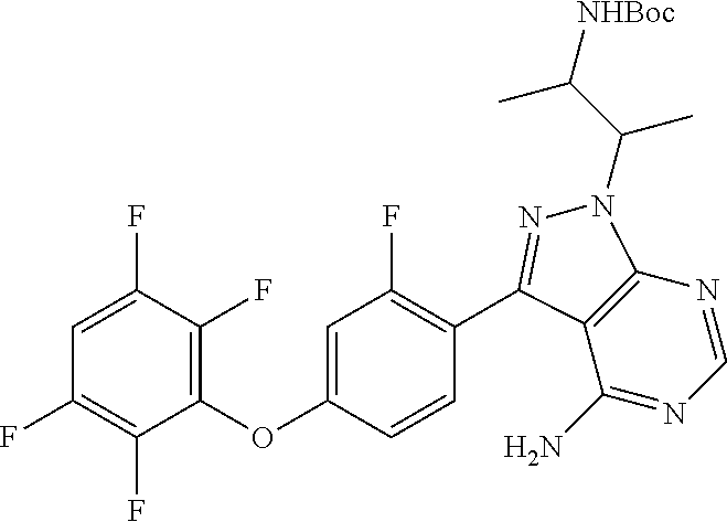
C1=C(F)C(F)=C(OC2=CC(F)=C(C3=NN(C(C([NHBoc])C)C)C4=C3C(N)=NC=N4)C=C2)C(F)=C1F
